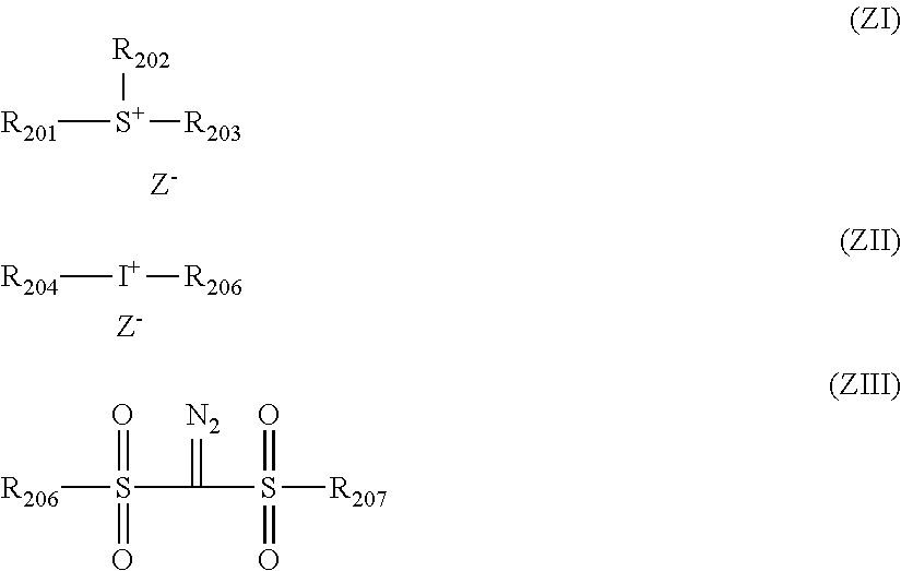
[R201][S+]([R203])[R202].[R204][I+][R206].[R206]S(C(S([R207])(=O)=O)=[N2])(=O)=O
